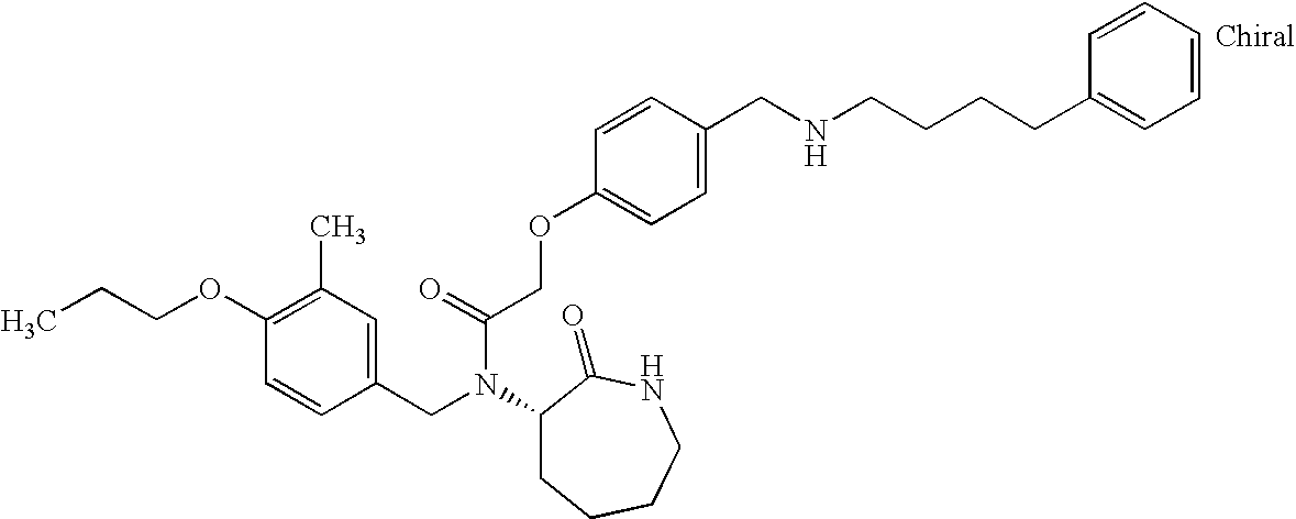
C1(OCCC)=C(C)C=C(CN(C2CCCCNC2=O)C(COC2=CC=C(CNCCCCC3=CC=CC=C3)C=C2)=O)C=C1
